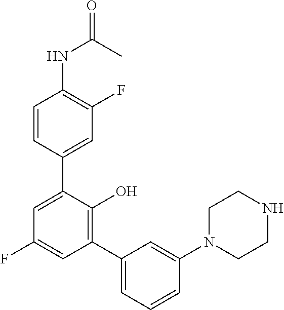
C1(NC(=O)C)=C(F)C=C(C2=CC(F)=CC(C3=CC=CC(N4CCNCC4)=C3)=C2O)C=C1
